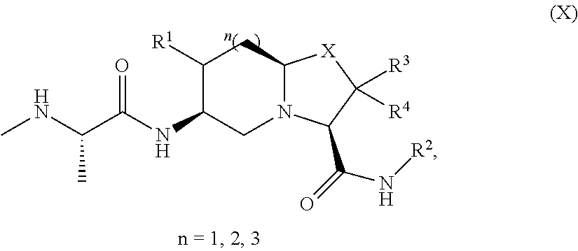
CNC(C(NC1CN2C([X]C([R3])([R4])C2C(N[R2])=O)CC1[R1])=O)C
